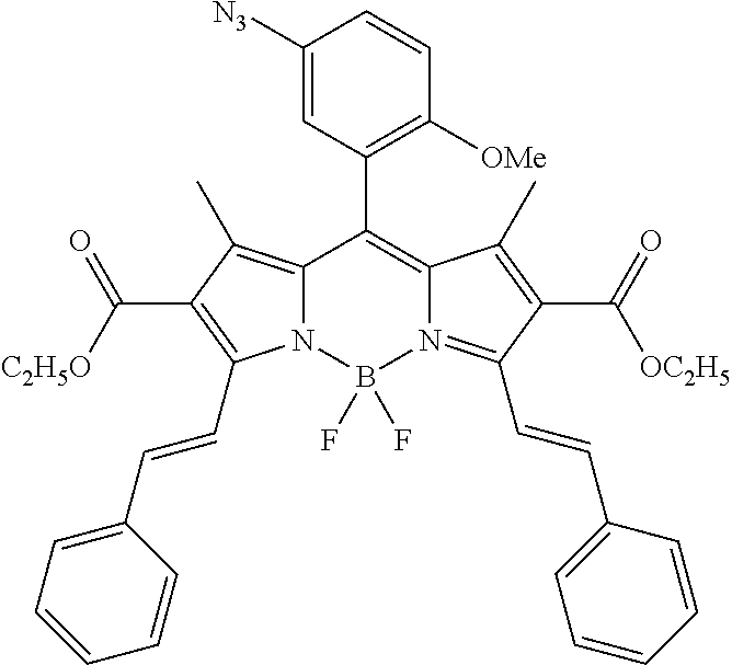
C12=C(C)C(C(=O)[C2H5O])=C(C=CC3=CC=CC=C3)N1B(F)(F)N1=C(C=CC3=CC=CC=C3)C(C(=O)[OC2H5])=C(C)C1=C2C1=C([OMe])C=CC([N3])=C1
